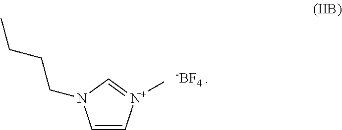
C1=C[N+](C)=CN1CCCC.[-BF4]
